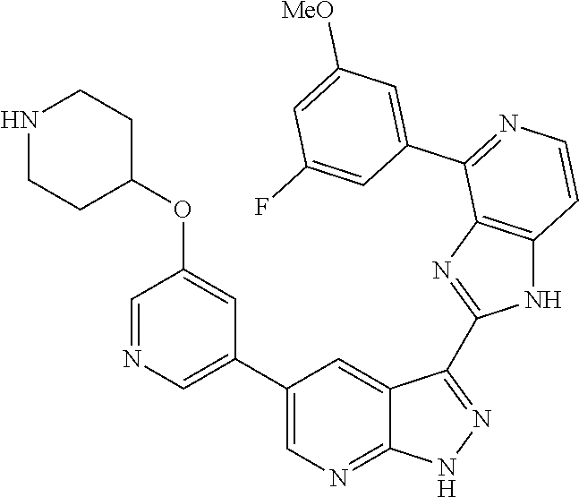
C1=NC=C(C2=CN=C3C(=C2)C(C2=NC4=C(N2)C=CN=C4C2=CC([MeO])=CC(F)=C2)=NN3)C=C1OC1CCNCC1
